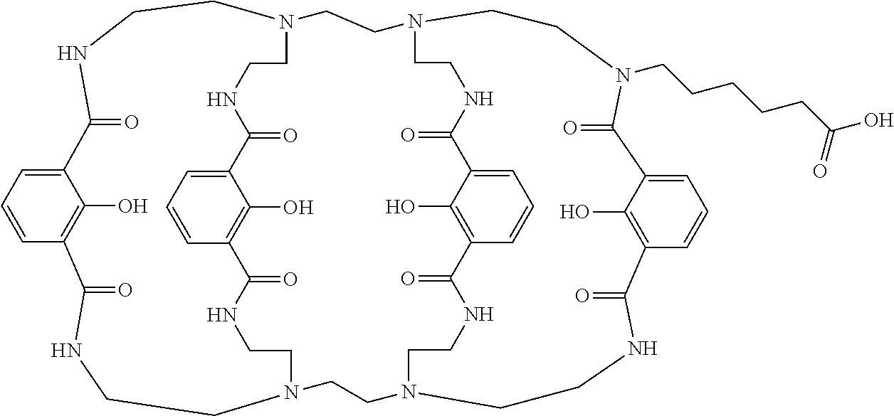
C12=CC=CC(=C1O)C(=O)NCCN1CCNC(=O)C3=C(O)C(=CC=C3)C(=O)NCCN(CCNC2=O)CCN2CCNC(=O)C3=CC=CC(=C3O)C(=O)NCCN(CCNC(=O)C3=C(O)C(=CC=C3)C(=O)N(CCCCCC(O)=O)CC2)CC1
